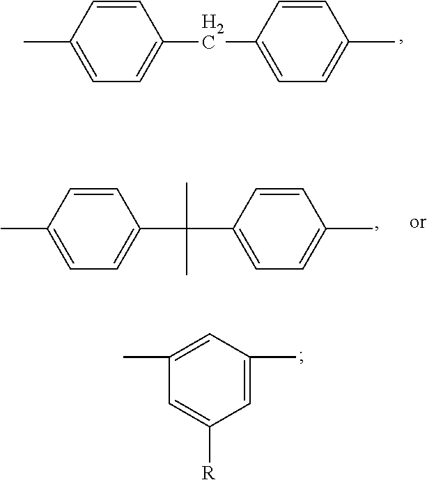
CC1=CC=C(CC2=CC=C(C)C=C2)C=C1.C1=C(C)C=C([R])C=C1C.CC1=CC=C(C(C2=CC=C(C)C=C2)(C)C)C=C1
